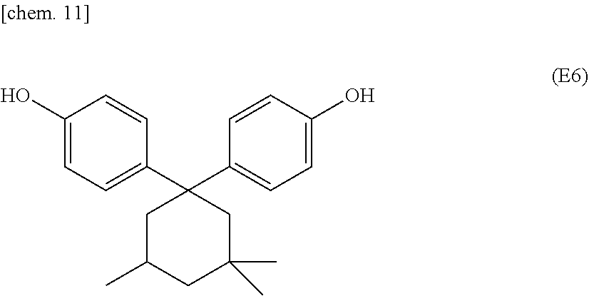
C1(O)=CC=C(C2(C3=CC=C(O)C=C3)CC(C)CC(C)(C)C2)C=C1
